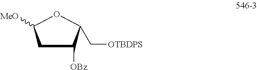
C1C([OBz])C(C[OTBDPS])OC1[MeO]
